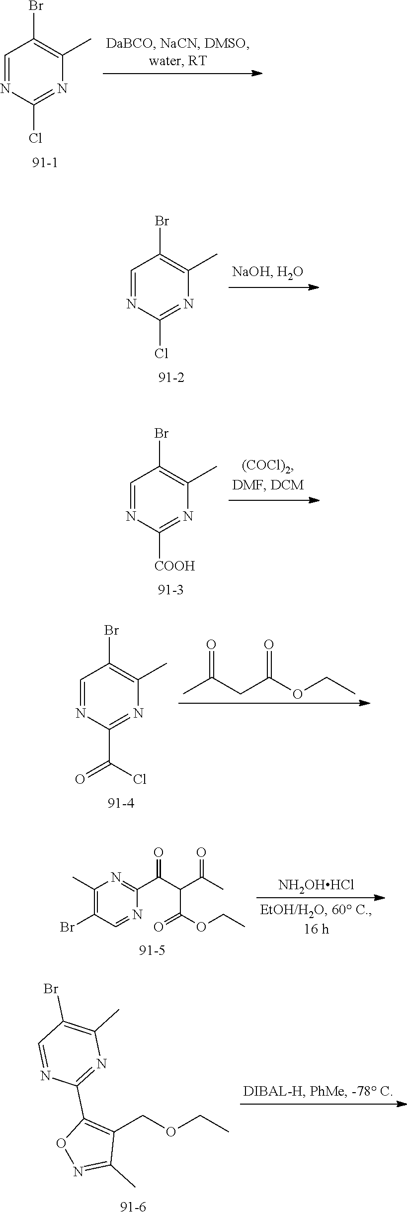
C1=NC(Cl)=NC(C)=C1Br.C1=NC(Cl)=NC(C)=C1Br.C1=NC([COOH])=NC(C)=C1Br.C1=NC(C(Cl)=O)=NC(C)=C1Br.CC(CC(OCC)=O)=O.C1(C)=C(Br)C=NC(C(=O)C(C(=O)C)C(=O)OCC)=N1.[NH2OHHCl].C1(COCC)=C(C2=NC(C)=C(Br)C=N2)ON=C1C
